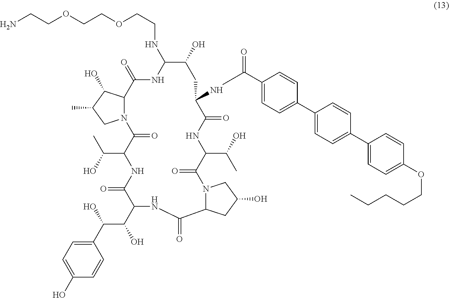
O(CCOCCNC1NC(=O)C2N(CC(C)C2O)C(=O)C(C(O)C)NC(=O)C(C(O)C(C2=CC=C(O)C=C2)O)NC(=O)C2N(C(=O)C(C(O)C)NC(=O)C(NC(C3=CC=C(C4=CC=C(C5=CC=C(OCCCCC)C=C5)C=C4)C=C3)=O)CC1O)CC(O)C2)CCN
